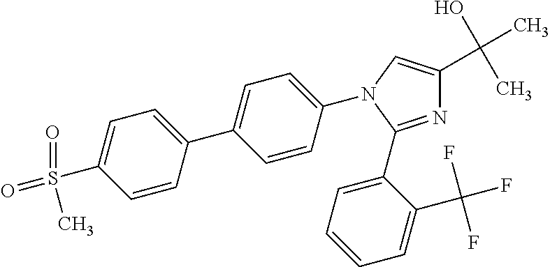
N1=C(C2=CC=CC=C2C(F)(F)F)N(C2=CC=C(C3=CC=C(S(=O)(C)=O)C=C3)C=C2)C=C1C(O)(C)C
